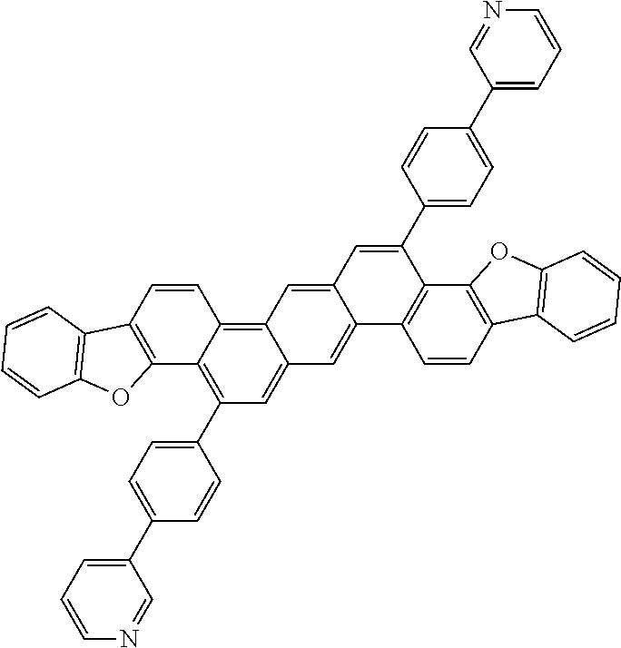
C12=C(C=CC3=C4C(=CC(C5=CC=C(C6=CC=CN=C6)C=C5)=C13)C=C1C(=C4)C=C(C3=CC=C(C4=CC=CN=C4)C=C3)C3=C1C=CC1=C3OC3=C1C=CC=C3)C1=C(O2)C=CC=C1
